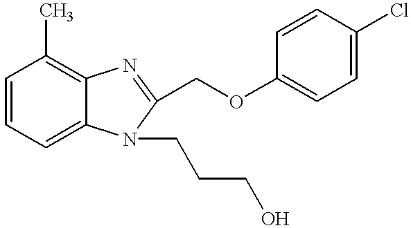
C1=CC=C2C(=C1C)N=C(COC1=CC=C(Cl)C=C1)N2CCCO
